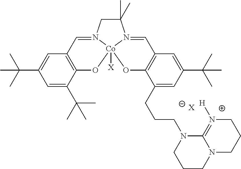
C1=C(C(C)(C)C)C=C(C(C)(C)C)C2=C1C=N1CC(C)(C)N3=CC4=C(C(CCCN5CCCN6C5=N([H])CCC6)=CC(C(C)(C)C)=C4)O[Co]13([X])O2.[X]
